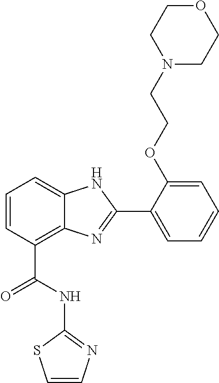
C1=CC(C(NC2=NC=CS2)=O)=C2C(=C1)NC(C1=CC=CC=C1OCCN1CCOCC1)=N2
